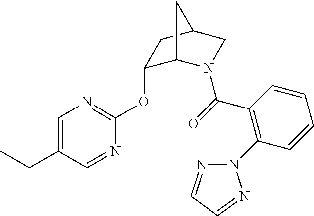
C1=C(CC)C=NC(OC2C3N(C(=O)C4=C(N5N=CC=N5)C=CC=C4)CC(C2)C3)=N1
